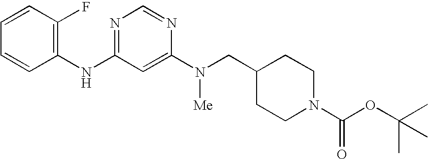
C1=CC(F)=C(NC2=NC=NC(N([Me])CC3CCN(C(OC(C)(C)C)=O)CC3)=C2)C=C1
